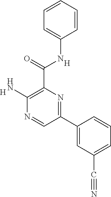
C1=C(NC(C2=C(N)N=CC(C3=CC(C#N)=CC=C3)=N2)=O)C=CC=C1.[H].[H]
